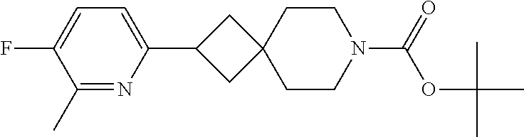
O=C(N1CCC2(CC(C3=CC=C(F)C(C)=N3)C2)CC1)OC(C)(C)C
